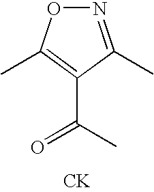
C1(C(C)=O)=C(C)ON=C1C.[CK]
